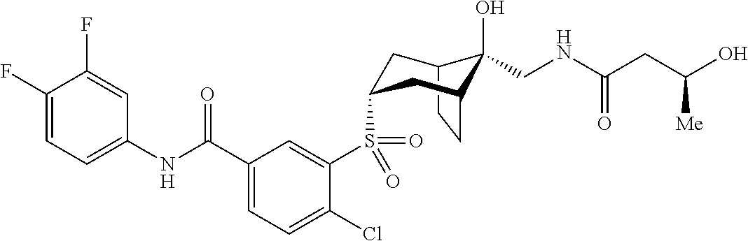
C1(F)=CC=C(NC(C2=CC=C(Cl)C(S(=O)(=O)C3CC4C(O)(CNC(=O)CC(O)[Me])C(CC4)C3)=C2)=O)C=C1F
